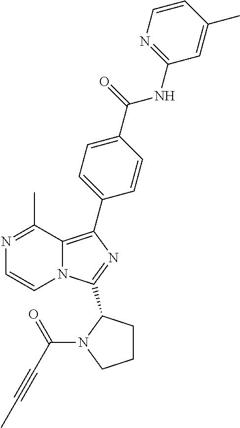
N1=C(C)C2=C(C3=CC=C(C(NC4=NC=CC(C)=C4)=O)C=C3)N=C(C3CCCN3C(C#CC)=O)N2C=C1
